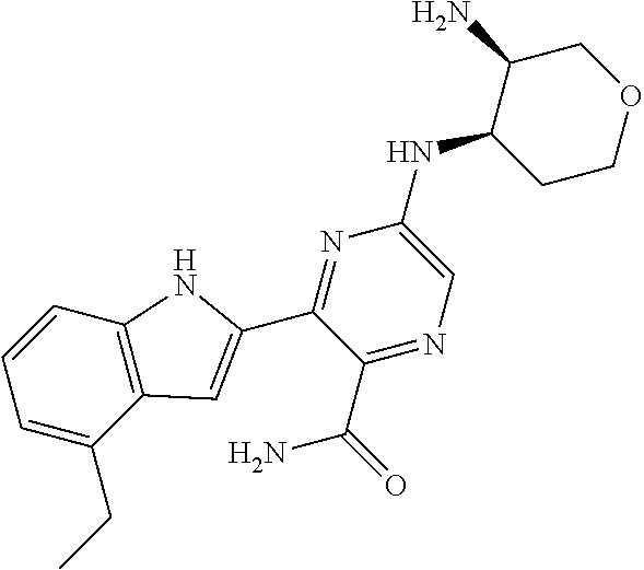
C1(N)COCCC1NC1=CN=C(C(N)=O)C(C2=CC3=C(C=CC=C3CC)N2)=N1
